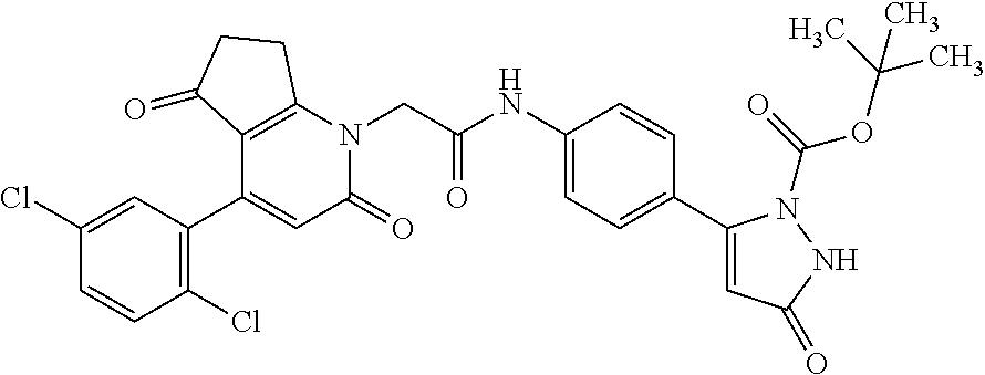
C1=C(Cl)C=CC(Cl)=C1C1=CC(=O)N(CC(NC2=CC=C(C3=CC(=O)NN3C(=O)OC(C)(C)C)C=C2)=O)C2=C1C(=O)CC2
